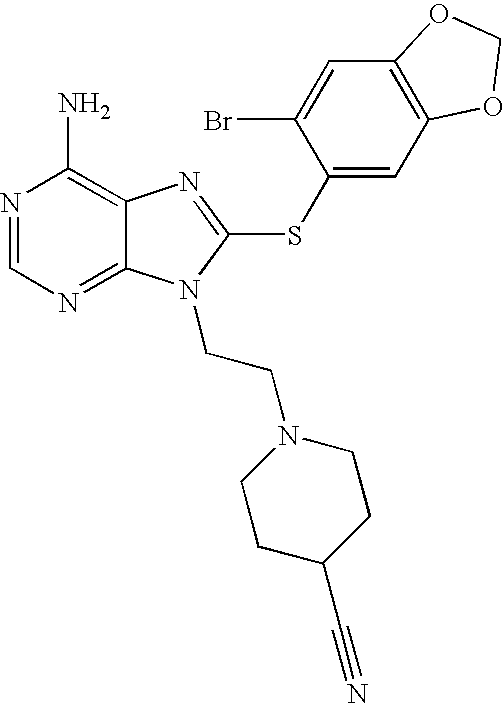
N1=CN=C2C(=C1N)N=C(SC1=CC3=C(C=C1Br)OCO3)N2CCN1CCC(C#N)CC1
